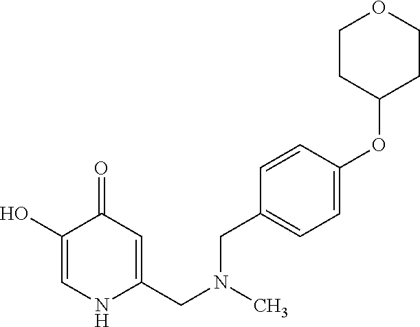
C1(O)=CNC(CN(C)CC2=CC=C(OC3CCOCC3)C=C2)=CC1=O
